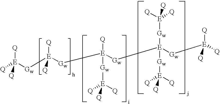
[Q][E]([Gw][E]([Gw][E]([Gw][E]([Q])([Q])[Q])([Q])[Gw][E]([Gw][E]([Q])([Q])[Q])([Gw][E]([Q])([Q])[Q])[Gw][E]([Q])([Q])[Q])([Q])[Q])([Q])[Q]
